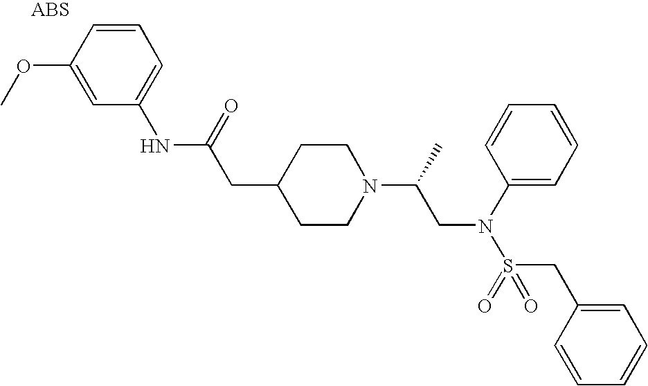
C1(OC)=CC(NC(CC2CCN(C(C)CN(S(=O)(CC3=CC=CC=C3)=O)C3=CC=CC=C3)CC2)=O)=CC=C1
